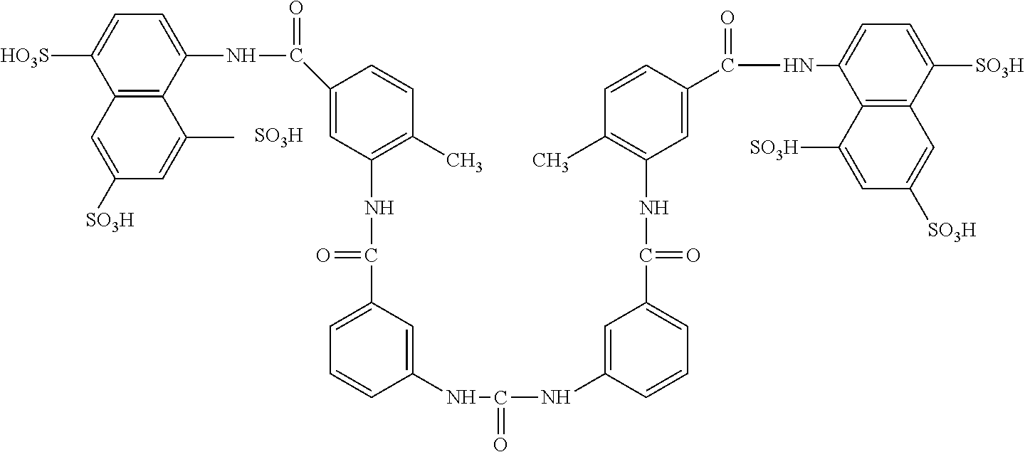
C1=C([HO3S])C2=C(C(NC(=O)C3=CC(NC(=O)C4=CC=CC(NC(NC5=CC(C(=O)NC6=C(C)C=CC(C(NC7=CC=C([SO3H])C8=C7C([SO3H])=CC([SO3H])=C8)=O)=C6)=CC=C5)=O)=C4)=C(C)C=C3)=C1)C(C)=CC([SO3H])=C2.[SO3H]
